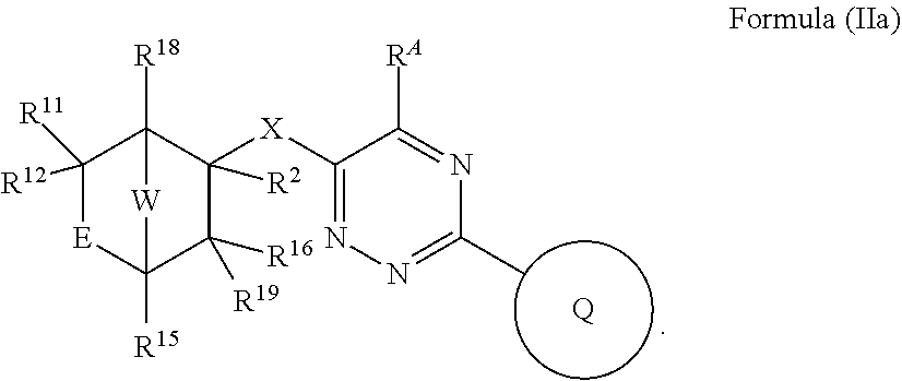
C1([R12])([R11])[E]C2([R15])C([R16])([R19])C([X]C3=NN=C(C)N=C3[RA])([R2])C1([R18])[W]2.[Q]
